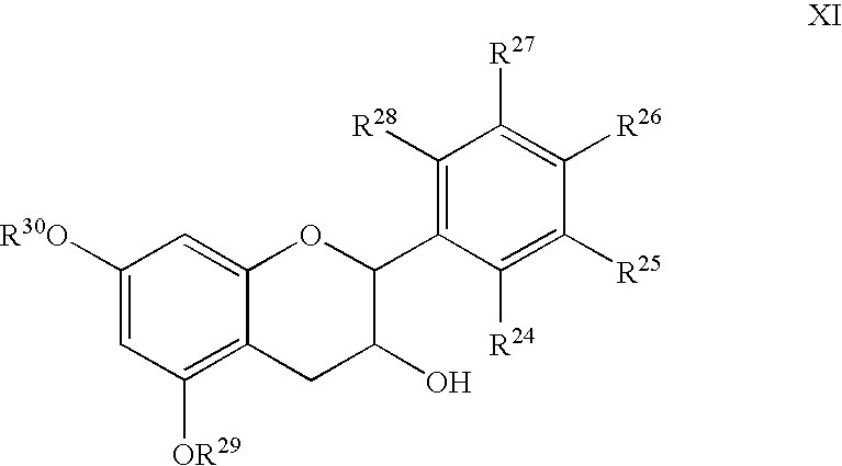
C1([R30O])=CC([OR29])=C2C(=C1)OC(C1=C([R28])C([R27])=C([R26])C([R25])=C1[R24])C(O)C2
